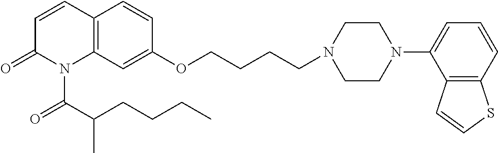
C12=C(C=C(OCCCCN3CCN(C4=CC=CC5=C4C=CS5)CC3)C=C1)N(C(C(CCCC)C)=O)C(=O)C=C2
